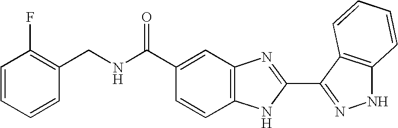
C(C1=CC2=C(C=C1)NC(C1=NNC3=C1C=CC=C3)=N2)(=O)NCC1=C(F)C=CC=C1
